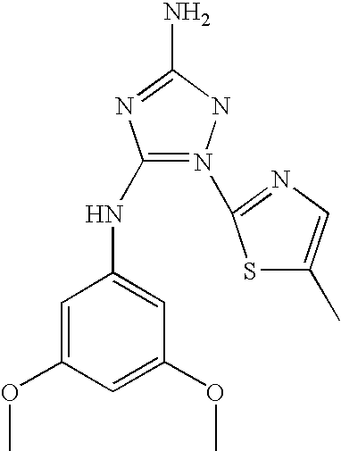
N1(C2=NC=C(C)S2)=C(NC2=CC(OC)=CC(OC)=C2)N=C(N)N1
